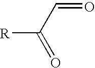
[R]C(C=O)=O
